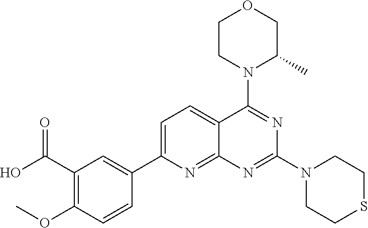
C1CN(C2=NC(N3CCSCC3)=NC3=NC(C4=CC(C(O)=O)=C(OC)C=C4)=CC=C23)C(C)CO1
